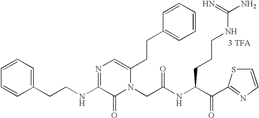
[3 TFA].C1(CCNC2=NC=C(CCC3=CC=CC=C3)N(CC(NC(C(=O)C3=NC=CS3)CCCNC(=N)N)=O)C2=O)=CC=CC=C1
